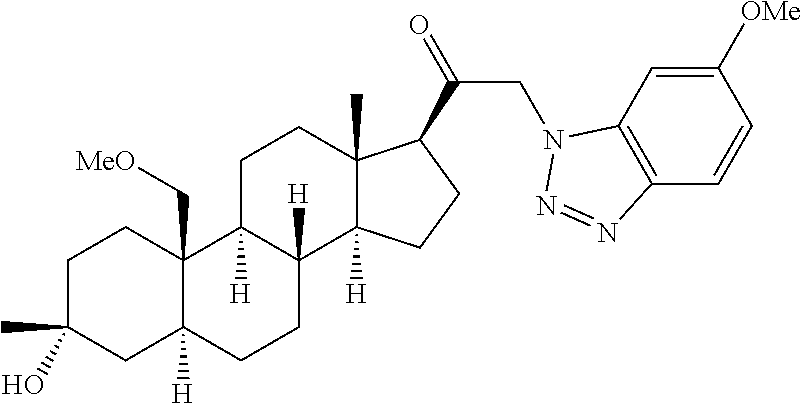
C1C(C)(O)CC2([H])C(C[MeO])(C1)C1([H])C([H])(CC2)C2([H])C(C)(CC1)C(C(=O)CN1C3=C(C=CC([OMe])=C3)N=N1)CC2
